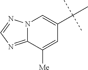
C12=NC=NN1C=C(C(C)(C)C)C=C2[Me]
